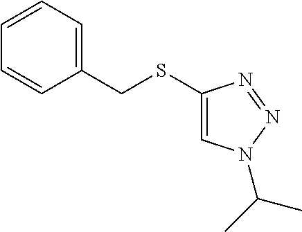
C1=CC=C(CSC2=CN(C(C)C)N=N2)C=C1
